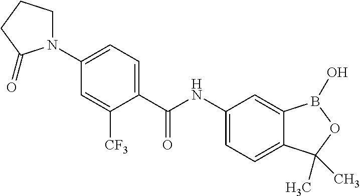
C1(NC(C2=CC=C(N3CCCC3=O)C=C2[CF3])=O)=CC=C2C(=C1)B(O)OC2(C)C
